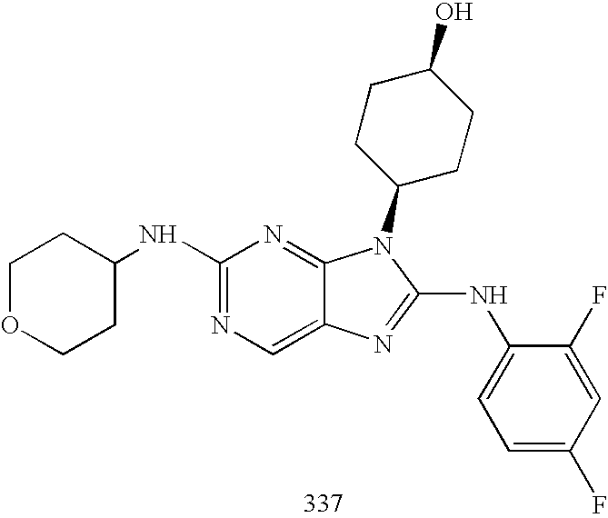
C1(NC2CCOCC2)=NC=C2C(=N1)N(C1CCC(O)CC1)C(NC1=CC=C(F)C=C1F)=N2
